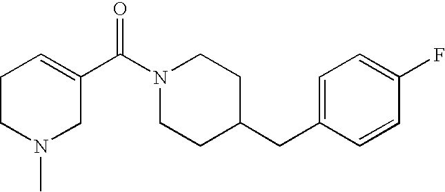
C1CN(C)CC(C(N2CCC(CC3=CC=C(F)C=C3)CC2)=O)=C1
